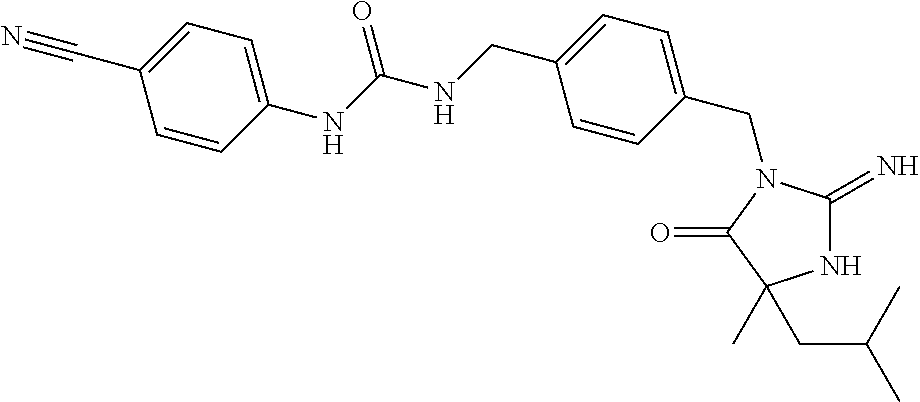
N1C(=N)N(CC2=CC=C(CNC(NC3=CC=C(C#N)C=C3)=O)C=C2)C(=O)C1(C)CC(C)C
